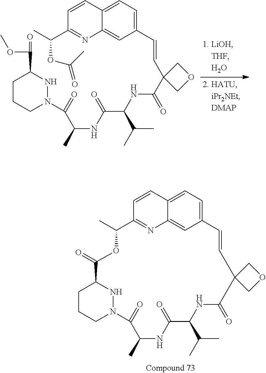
C1CCN(C(=O)C(NC(C(NC(=O)C2(C=CC3=CC=C4C(=C3)N=C(C(C)OC(=O)C)C=C4)COC2)C(C)C)=O)C)NC1C(OC)=O.C1CCN2NC1C(=O)OC(C)C1=NC3=CC(=CC=C3C=C1)C=CC1(C(=O)NC(C(C)C)C(=O)NC(C)C2=O)COC1
